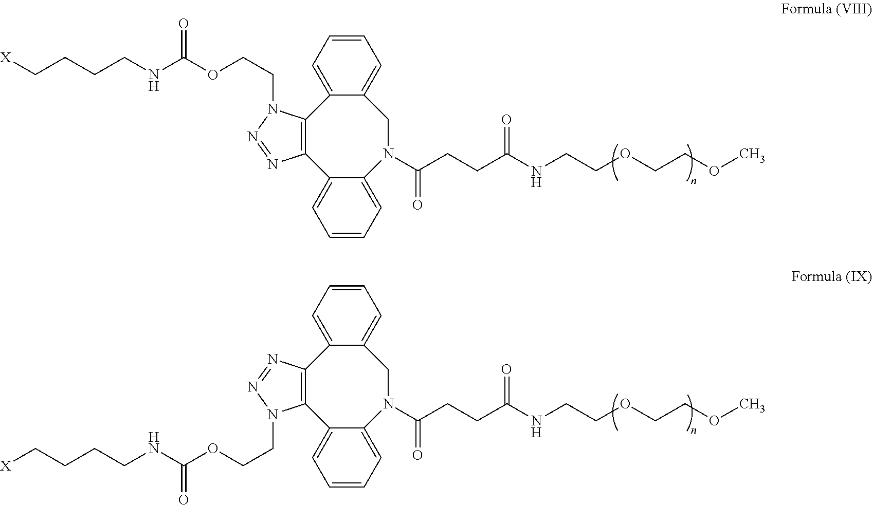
C12=C(C3=CC=CC=C3N(C(CCC(NCCOCCOC)=O)=O)CC3=CC=CC=C13)N=NN2CCOC(NCCCC[X])=O.C12=C(C3=CC=CC=C3N(C(CCC(NCCOCCOC)=O)=O)CC3=CC=CC=C13)N(CCOC(NCCCC[X])=O)N=N2
